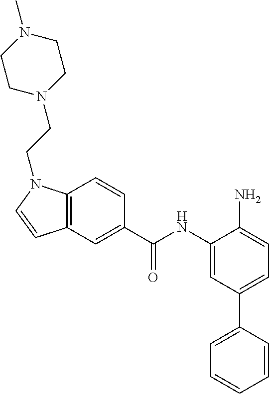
C12=C(C=CC(C(NC3=CC(C4=CC=CC=C4)=CC=C3N)=O)=C1)N(CCN1CCN(C)CC1)C=C2
